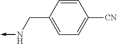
C1=CC(CN->C)=CC=C1[CN]
